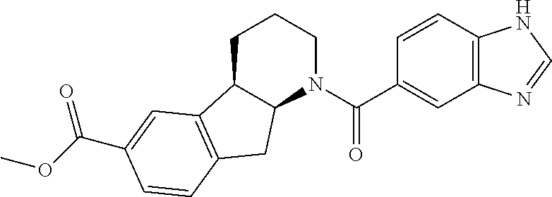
C1C2C(N(C(C3=CC4=C(C=C3)NC=N4)=O)CC1)CC1=C2C=C(C(OC)=O)C=C1
